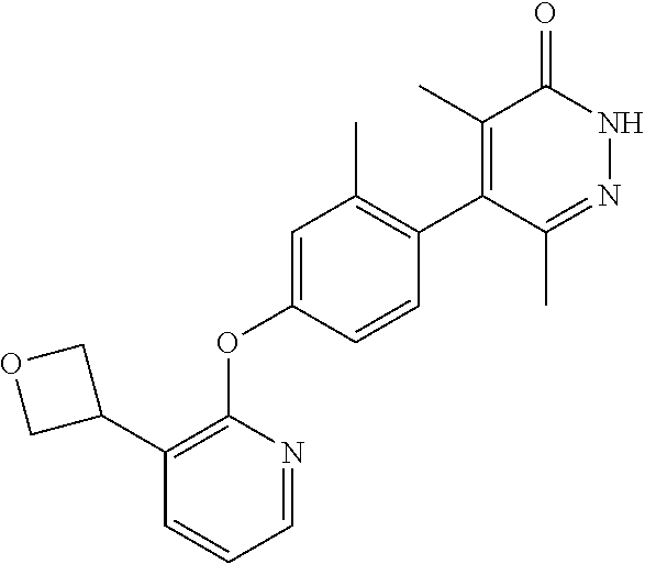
C1(C2COC2)=C(OC2=CC(C)=C(C3=C(C)C(=O)NN=C3C)C=C2)N=CC=C1
